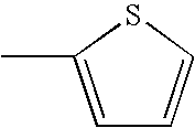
C1=C(C)SC=C1
